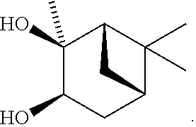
C12CC(O)C(O)(C)C(C1(C)C)C2
